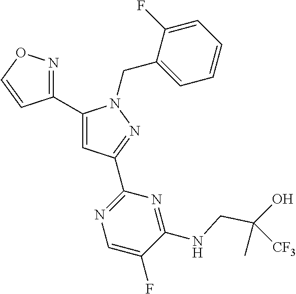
C1(C2=NOC=C2)=CC(C2=NC=C(F)C(NCC(O)(C)[CF3])=N2)=NN1CC1=CC=CC=C1F
